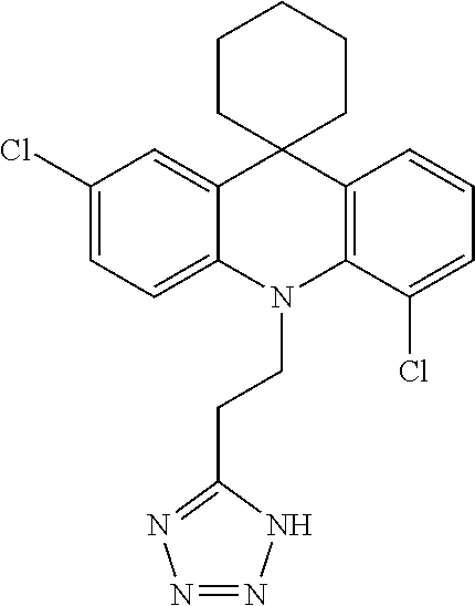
C1(Cl)=CC=C2C(=C1)C1(C3=C(N2CCC2=NN=NN2)C(Cl)=CC=C3)CCCCC1
